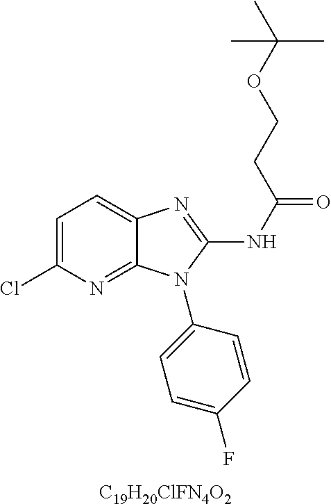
C1=C(Cl)N=C2C(=C1)N=C(NC(=O)CCOC(C)(C)C)N2C1=CC=C(F)C=C1.[C19H20ClFN4O2]
